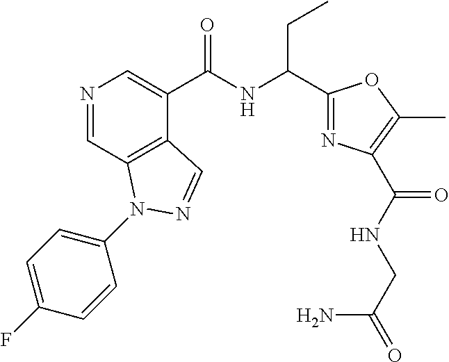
N1=CC2=C(C(C(NC(C3=NC(C(NCC(N)=O)=O)=C(C)O3)CC)=O)=C1)C=NN2C1=CC=C(F)C=C1
